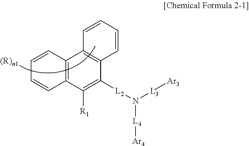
C12=C(C([R1])=C([L2]N([L4][Ar4])[L3][Ar3])C3=C1C=CC=C3)C=CC=C2
